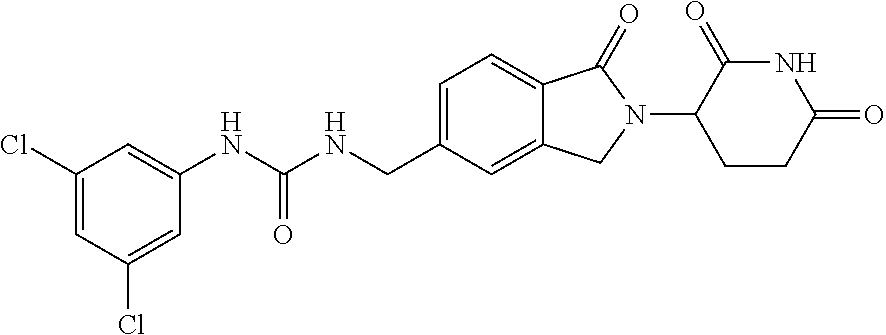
C1(Cl)=CC(Cl)=CC(NC(NCC2=CC=C3C(=C2)CN(C2CCC(=O)NC2=O)C3=O)=O)=C1
